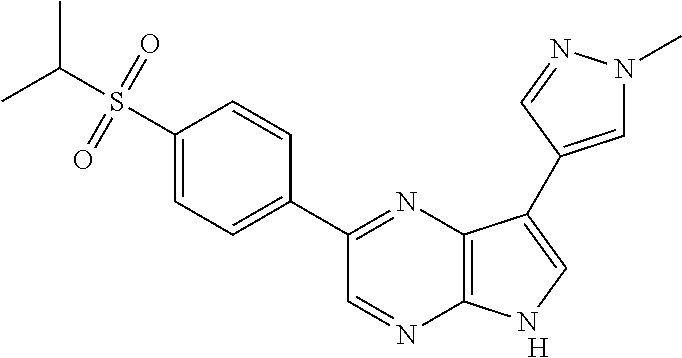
[H].C1(C2=NC3=C(N=C2)NC=C3C2=CN(C)N=C2)=CC=C(S(C(C)C)(=O)=O)C=C1
